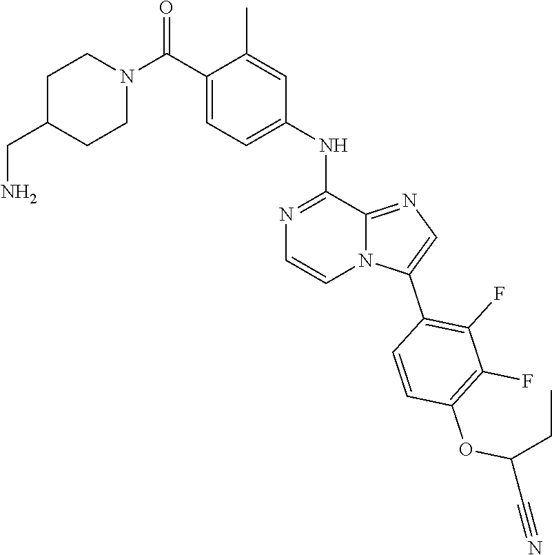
O(C(CC)C#N)C1=C(F)C(F)=C(C2=CN=C3N2C=CN=C3NC2=CC=C(C(N3CCC(CN)CC3)=O)C(C)=C2)C=C1
